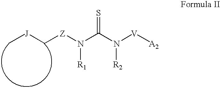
[J](C[Z]N(C(N([V][A2])[R2])=S)[R1])C
